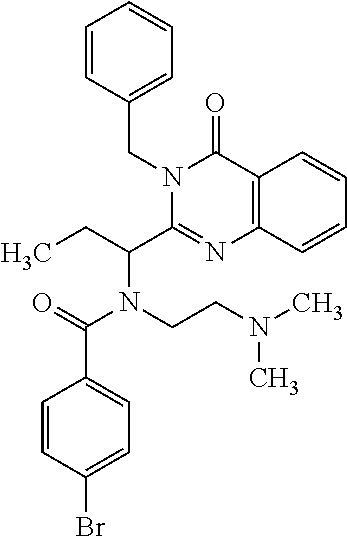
C1=CC(CN2C(C(CC)N(CCN(C)C)C(=O)C3=CC=C(Br)C=C3)=NC3=C(C2=O)C=CC=C3)=CC=C1
